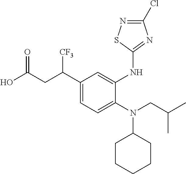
OC(CC(C1=CC=C(N(CC(C)C)C2CCCCC2)C(NC2=NC(Cl)=NS2)=C1)[CF3])=O
